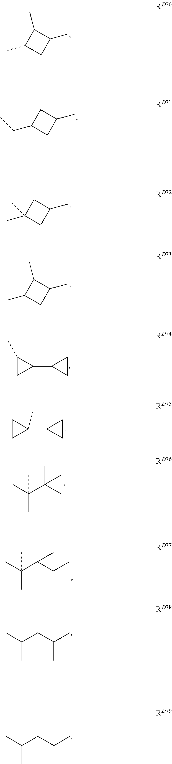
C1(C)C(C)CC1C.C1C(CC)CC1C.C1C(C)(C)CC1C.C1(C)C(C)CC1C.C1(C)CC1C1CC1.C1CC1(C1CC1)C.CC(C(C)(C)C)(C)C.CC(C(CC)C)(C)C.CC(C(C(C)C)C)C.CC(C(CC)(C)C)C
